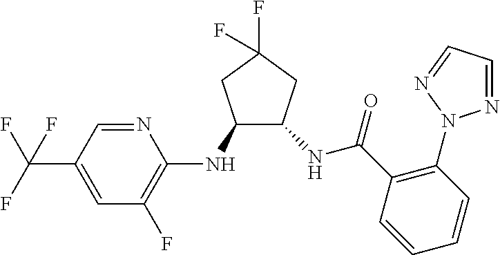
C1(NC2=C(F)C=C(C(F)(F)F)C=N2)C(NC(C2=C(N3N=CC=N3)C=CC=C2)=O)CC(F)(F)C1
